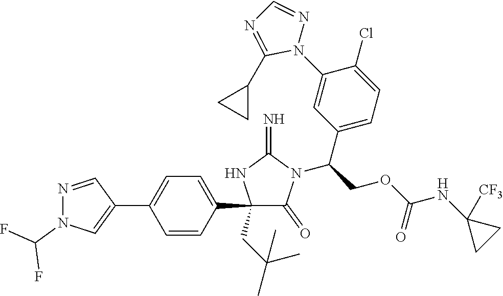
C1(C2=CN(C(F)F)N=C2)=CC=C(C2(CC(C)(C)C)C(=O)N(C(C3=CC=C(Cl)C(N4N=CN=C4C4CC4)=C3)COC(=O)NC3([CF3])CC3)C(=N)N2)C=C1
